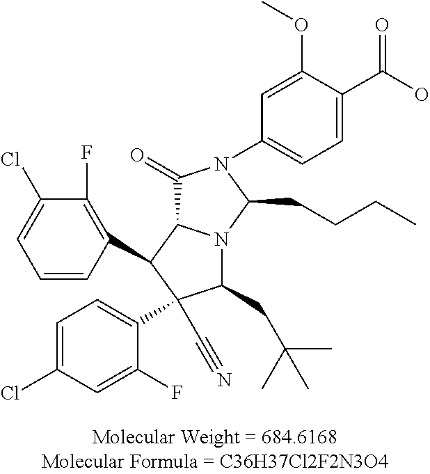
C1(Cl)=CC=C(C2(C#N)C(CC(C)(C)C)N3C(C(=O)N(C4=CC=C(C(O)=O)C(OC)=C4)C3CCCC)C2C2=C(F)C(Cl)=CC=C2)C(F)=C1
